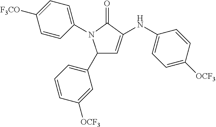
C1(C2=CC=CC([OCF3])=C2)C=C(NC2=CC=C([OCF3])C=C2)C(=O)N1C1=CC=C([F3CO])C=C1
